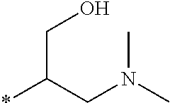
C(C(CN(C)C)*)O
